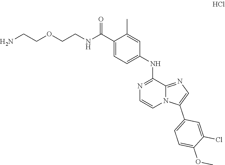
C(OCCNC(C1=CC=C(NC2=NC=CN3C2=NC=C3C2=CC=C(OC)C(Cl)=C2)C=C1C)=O)CN
